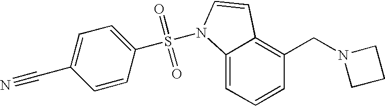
C1=CC=C2C(=C1CN1CCC1)C=CN2S(=O)(=O)C1=CC=C(C#N)C=C1
